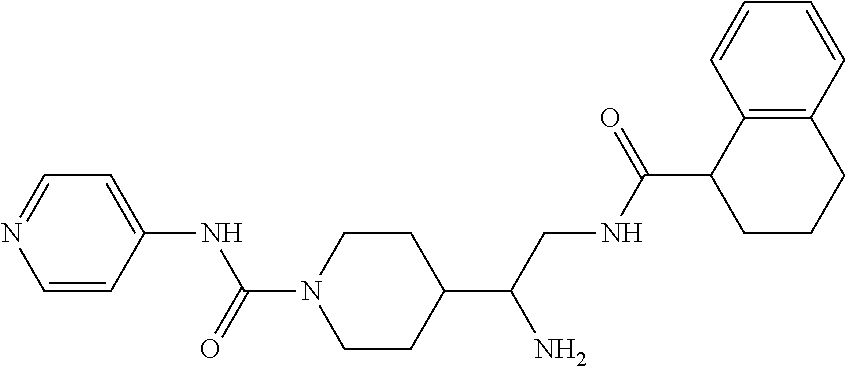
C1(C(CNC(C2CCCC3=C2C=CC=C3)=O)N)CCN(C(=O)NC2=CC=NC=C2)CC1
